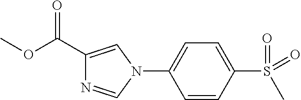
C1=C(N2C=C(C(OC)=O)N=C2)C=CC(S(=O)(=O)C)=C1
